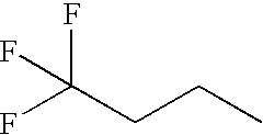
C(CCC)(F)(F)F
